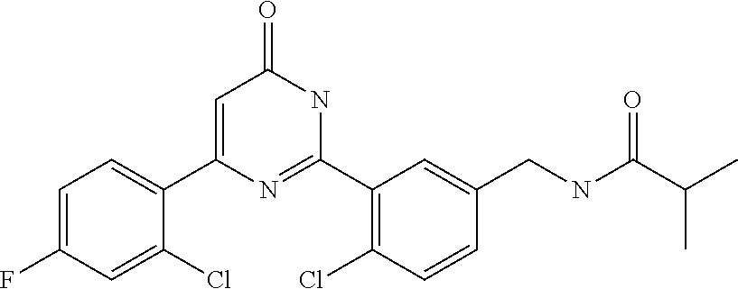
C1(C2=CC(=O)NC(C3=C(Cl)C=CC(CNC(C(C)C)=O)=C3)=N2)=CC=C(F)C=C1Cl
